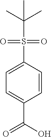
C1=C(C(=O)O)C=CC(S(C(C)(C)C)(=O)=O)=C1
